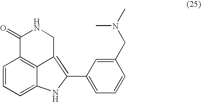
C1=CC=C2C3=C1C(=O)NCC3=C(C1=CC=CC(CN(C)C)=C1)N2
